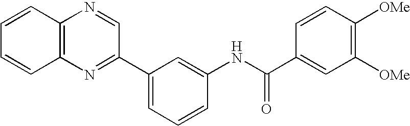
C1=C(C2=NC3=C(N=C2)C=CC=C3)C=C(NC(=O)C2=CC([OMe])=C([OMe])C=C2)C=C1
